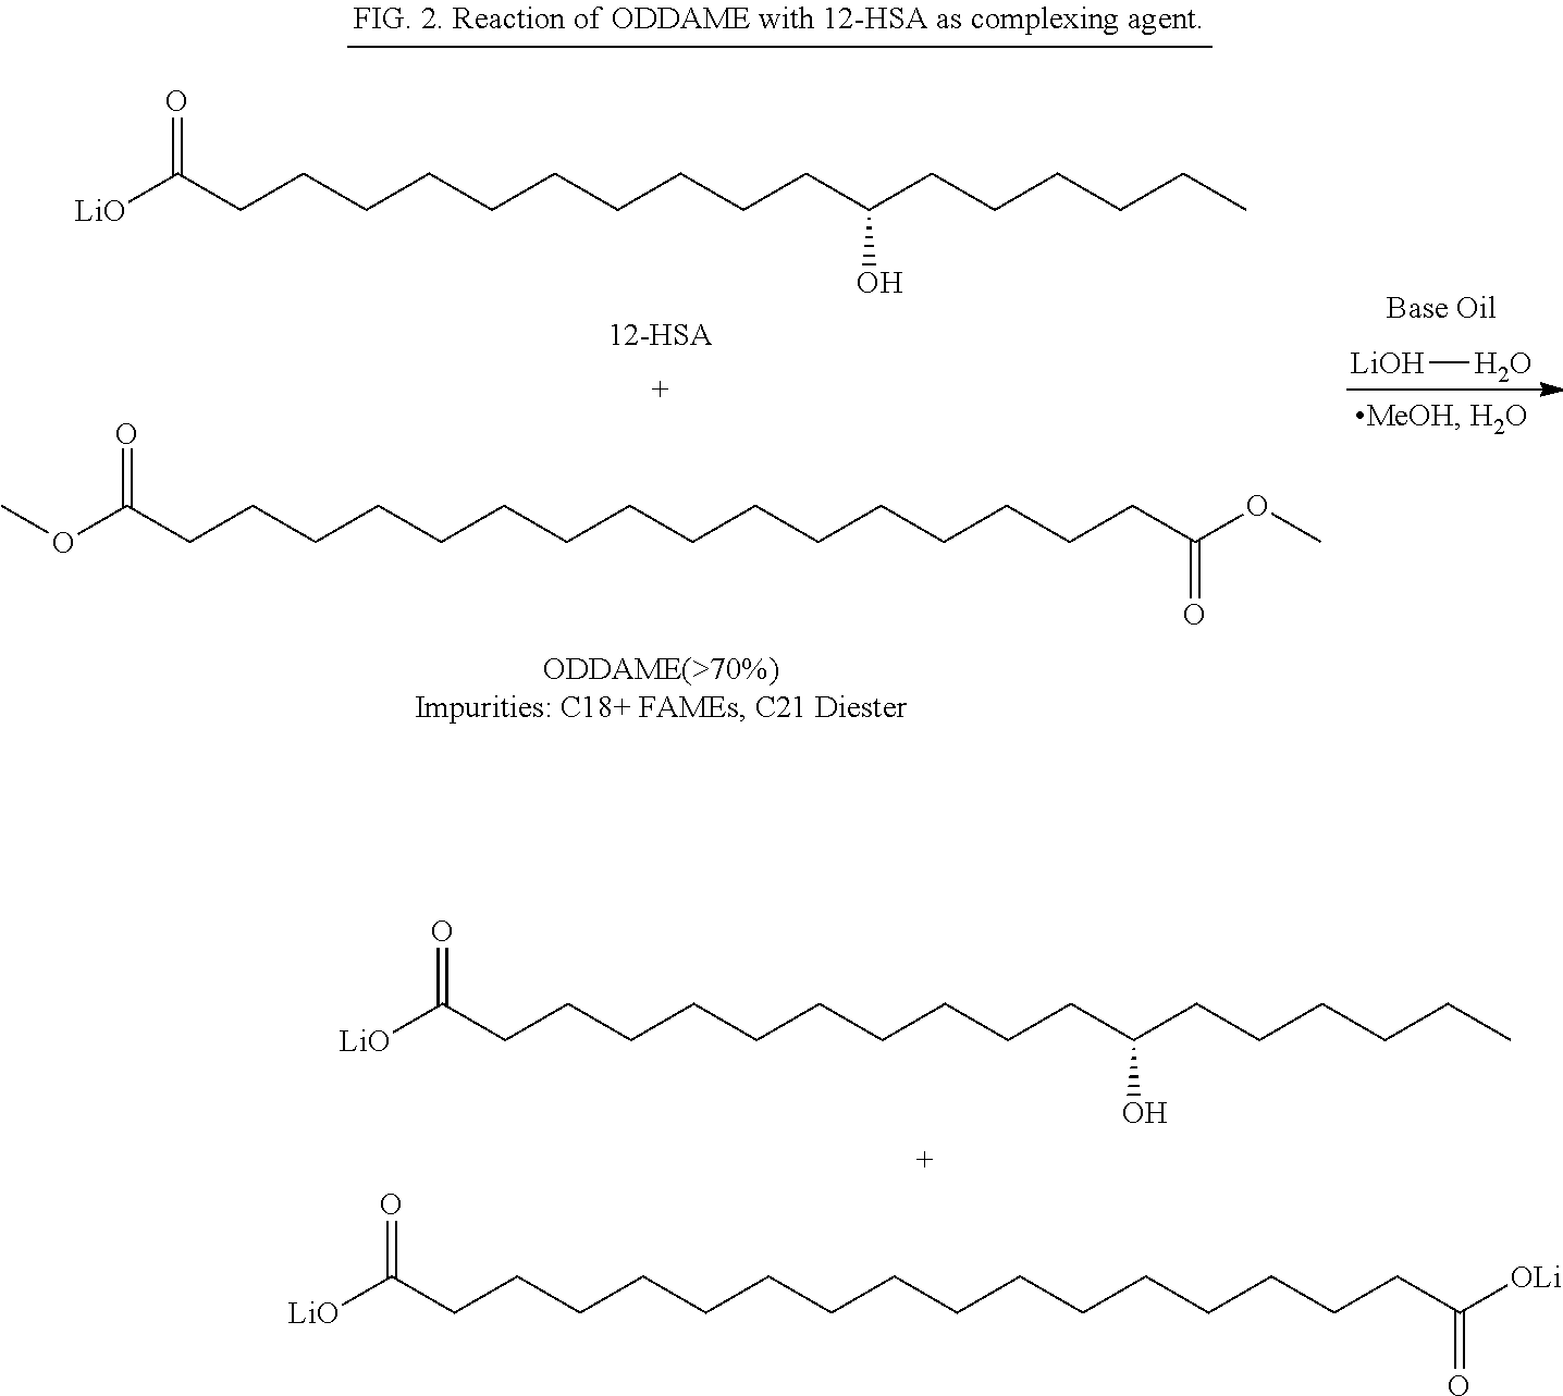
[LiO]C(CCCCCCCCCCC(CCCCCC)O)=O.O(C(CCCCCCCCCCCCCCCCC(OC)=O)=O)C.[LiOH]O.[LiO]C(CCCCCCCCCCC(CCCCCC)O)=O.C(CCCCCCCCCCCCCCCCC([OLi])=O)(=O)[LiO]
